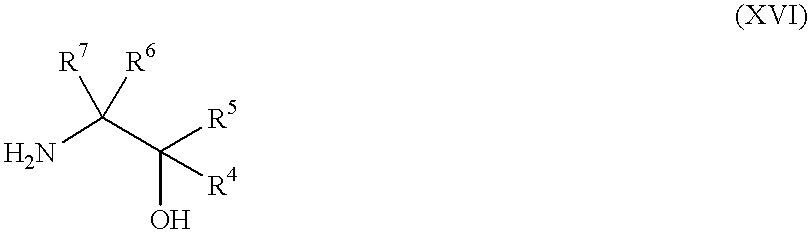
NC(C([R4])(O)[R5])([R7])[R6]
